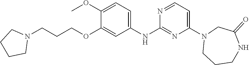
C1(N2CCCNC(=O)C2)=CC=NC(NC2=CC=C(OC)C(OCCCN3CCCC3)=C2)=N1
